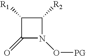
C1([R1])C(=O)N(O[PG])C1[R2]
